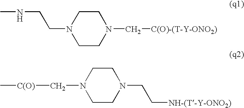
C(N1CCN(C[C(O)-(T-Y-ONO2)])CC1)CNC.C(N1CCN(CC[NH-(T-Y-ONO2)])CC1)[C(O)]C
